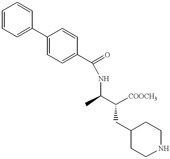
C1=CC=C(C2=CC=C(C(NC(C([COOCH3])CC3CCNCC3)C)=O)C=C2)C=C1
